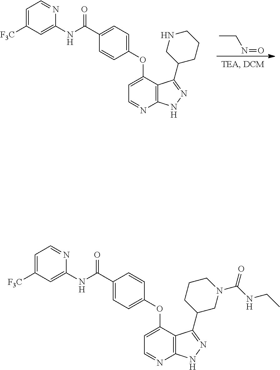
C1=NC(NC(C2=CC=C(OC3=CC=NC4=C3C(C3CCCNC3)=NN4)C=C2)=O)=CC([F3C])=C1.CCN=O.C1=NC(NC(C2=CC=C(OC3=CC=NC4=C3C(C3CN(C(NCC)=O)CCC3)=NN4)C=C2)=O)=CC([F3C])=C1
